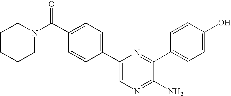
C1=C(C2=CC=C(C(N3CCCCC3)=O)C=C2)N=C(C2=CC=C(O)C=C2)C(N)=N1
